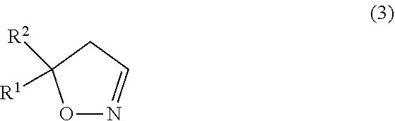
O1N=CCC1([R2])[R1]
